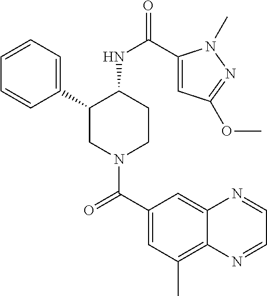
C1(C2CN(C(C3=CC(C)=C4C(=C3)N=CC=N4)=O)CCC2NC(=O)C2=CC(OC)=NN2C)=CC=CC=C1
